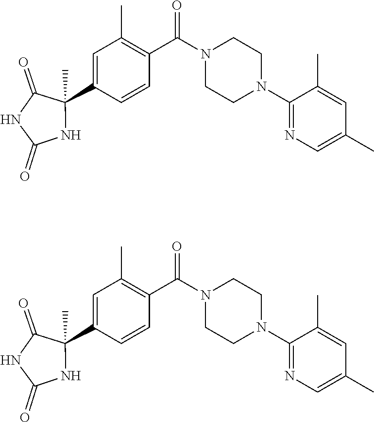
C1(N2CCN(C(C3=C(C)C=C(C4(C)C(=O)NC(=O)N4)C=C3)=O)CC2)=NC=C(C)C=C1C.C1(N2CCN(C(C3=C(C)C=C(C4(C)C(=O)NC(=O)N4)C=C3)=O)CC2)=NC=C(C)C=C1C
